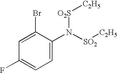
C1(Br)=CC(F)=CC=C1N([SO2][C2H5])[O2S][C2H5]
